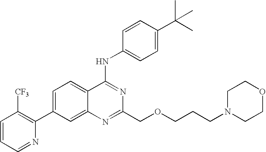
C1=CC=NC(C2=CC=C3C(=C2)N=C(COCCCN2CCOCC2)N=C3NC2=CC=C(C(C)(C)C)C=C2)=C1[CF3]
